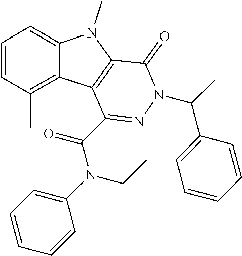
C1=CC(C)=C2C(=C1)N(C)C1=C2C(C(=O)N(C2=CC=CC=C2)CC)=NN(C(C)C2=CC=CC=C2)C1=O
